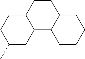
C1CC2C(C3C1CCCC3)CC(C)CC2
